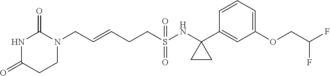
C(=CCCS(NC1(C2=CC(OCC(F)F)=CC=C2)CC1)(=O)=O)CN1C(=O)NC(=O)CC1
